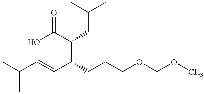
OC(C(C(C=CC(C)C)CCCOCOC)CC(C)C)=O
